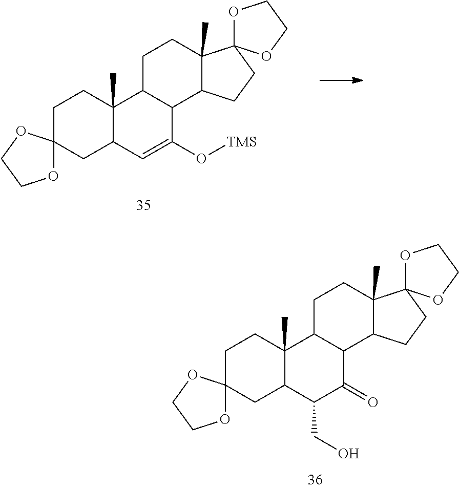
C1CC2(C)C(CC13OCCO3)C=C(O[TMS])C1C2CCC2(C)C1CCC21OCCO1.C1CC2(C)C(CC13OCCO3)C(CO)C(=O)C1C2CCC2(C)C1CCC21OCCO1
